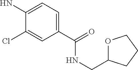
C1(C(=O)NCC2OCCC2)=CC=C(N)C(Cl)=C1
